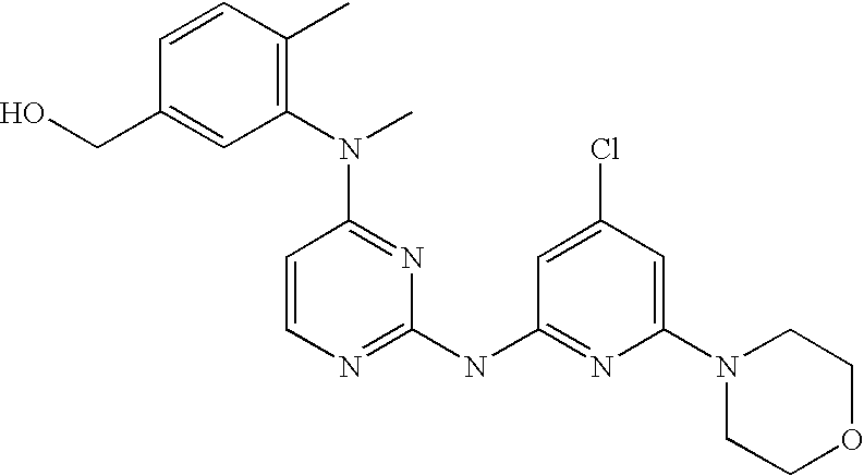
C1=CC(CO)=CC(N(C)C2=NC(NC3=NC(N4CCOCC4)=CC(Cl)=C3)=NC=C2)=C1C
